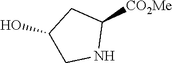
[CO2Me]C1CC(O)CN1
